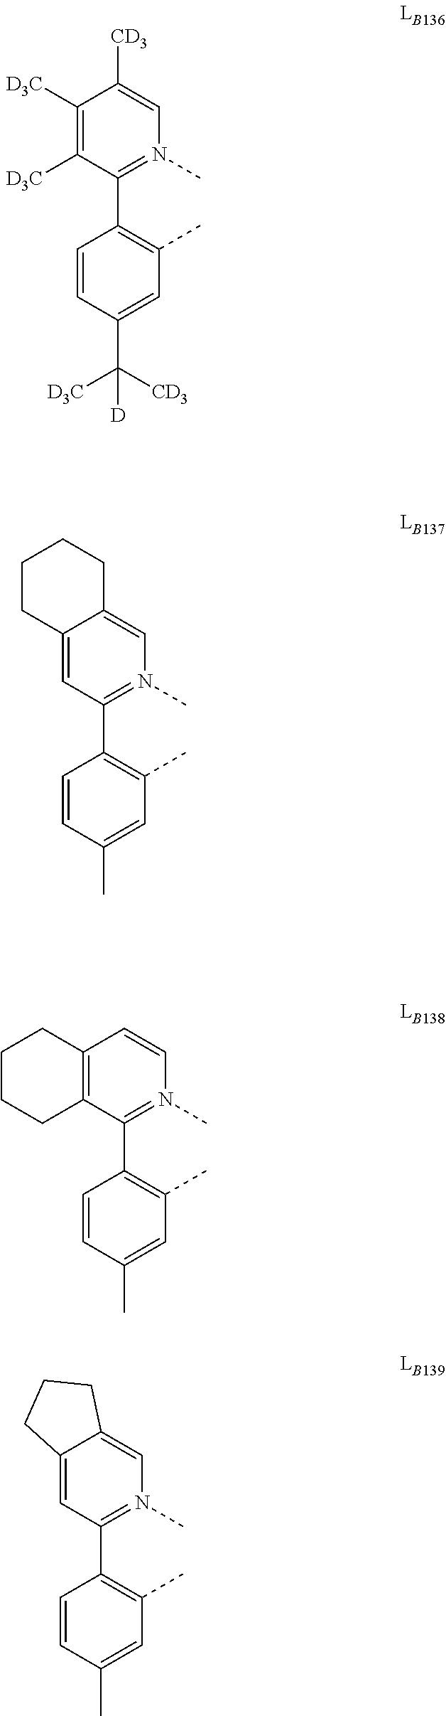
C1([D3C])=C([D3C])C(C2=C(C)C=C(C([CD3])([D3C])[D])C=C2)=N(C)C=C1[CD3].C12=CC(C3=C(C)C=C(C)C=C3)=N(C)C=C1CCCC2.C12=C(C(C3=C(C)C=C(C)C=C3)=N(C)C=C1)CCCC2.C12=CC(C3=C(C)C=C(C)C=C3)=N(C)C=C1CCC2
